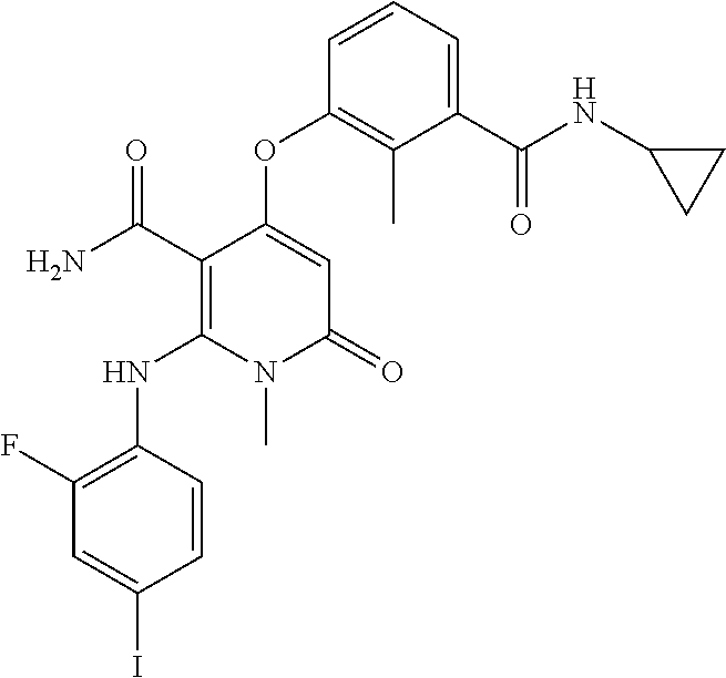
C1(F)=C(NC2=C(C(N)=O)C(OC3=C(C)C(C(NC4CC4)=O)=CC=C3)=CC(=O)N2C)C=CC(I)=C1
